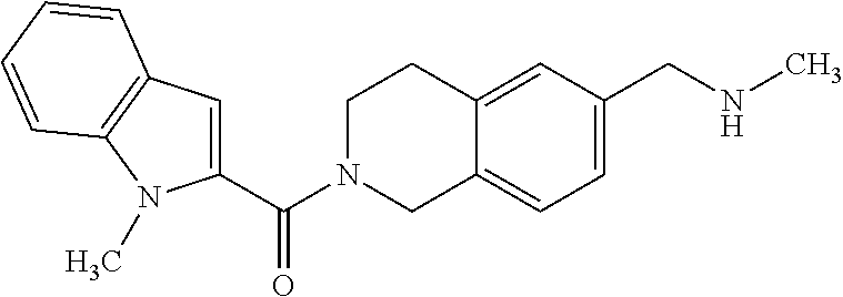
C1(C(N2CC3=CC=C(CNC)C=C3CC2)=O)=CC2=C(N1C)C=CC=C2
